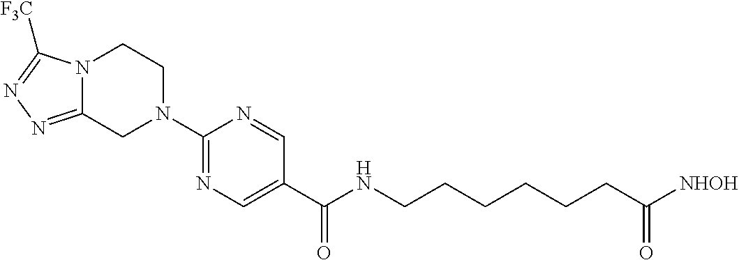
C1(N2CCN3C(=NN=C3[F3C])C2)=NC=C(C(=O)NCCCCCCC([NHOH])=O)C=N1
